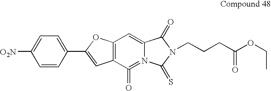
[O2N]C1=CC=C(C2=CC3=C(O2)C=C2N(=C3=O)C(=S)N(CCCC(OCC)=O)C2=O)C=C1
